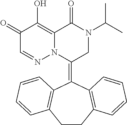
C1(=O)C=NN2C(=C1O)C(=O)N(C(C)C)CC2=C1C2=C(CCC3=C1C=CC=C3)C=CC=C2
